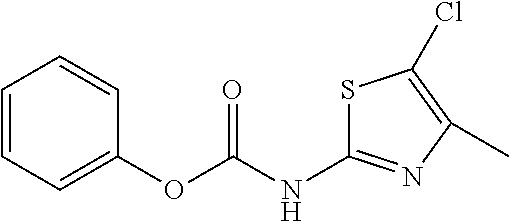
C1=CC=C(OC(NC2=NC(C)=C(Cl)S2)=O)C=C1
